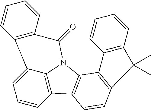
C1=CC2=C3C(=C1)C1=C(C(=O)N3C3=C2C=CC2=C3C3=C(C=CC=C3)C2(C)C)C=CC=C1
